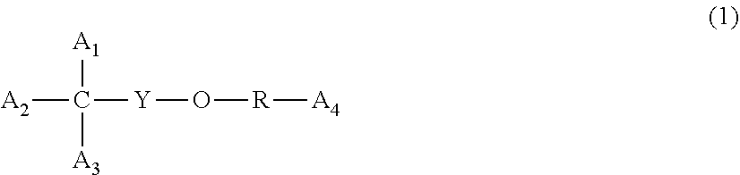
[A2]C([Y]O[R][A4])([A1])[A3]
